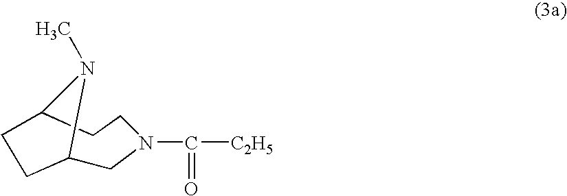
C1C2N(C)C(CCN1C(=O)[C2H5])CC2
